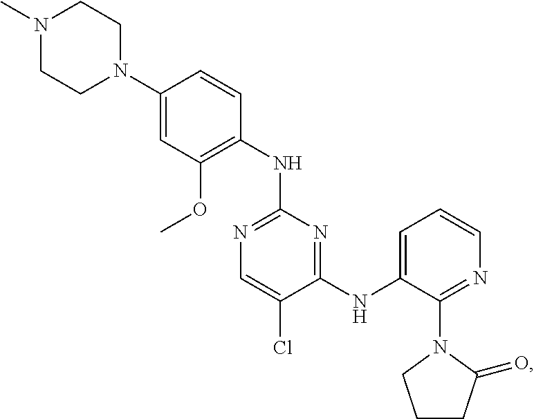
C1(N2CCN(C)CC2)=CC(OC)=C(NC2=NC=C(Cl)C(NC3=CC=CN=C3N3CCCC3=O)=N2)C=C1
